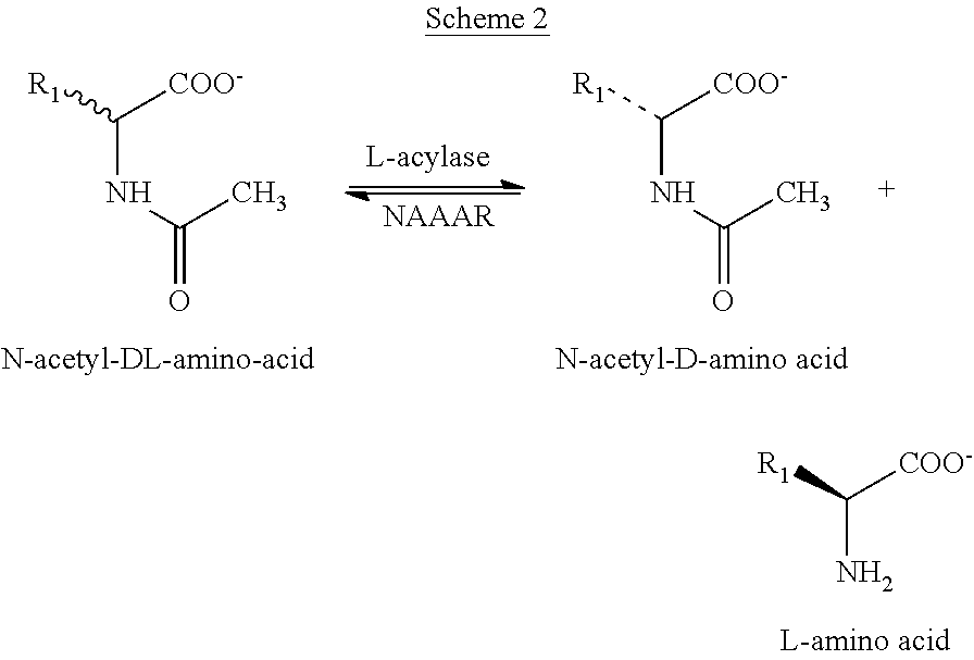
[R1]C([COO-])NC(C)=O.[R1]C([COO-])NC(C)=O.[NAAAR].[R1]C([COO-])N
